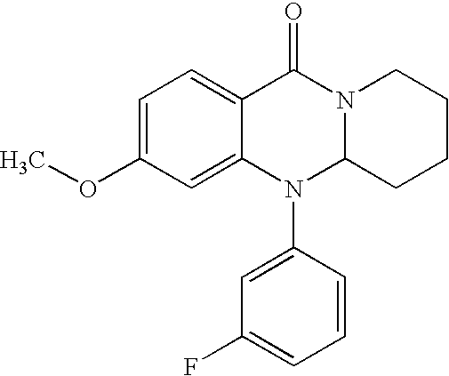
C1=C(OC)C=C2C(=C1)C(=O)N1C(N2C2=CC(F)=CC=C2)CCCC1
